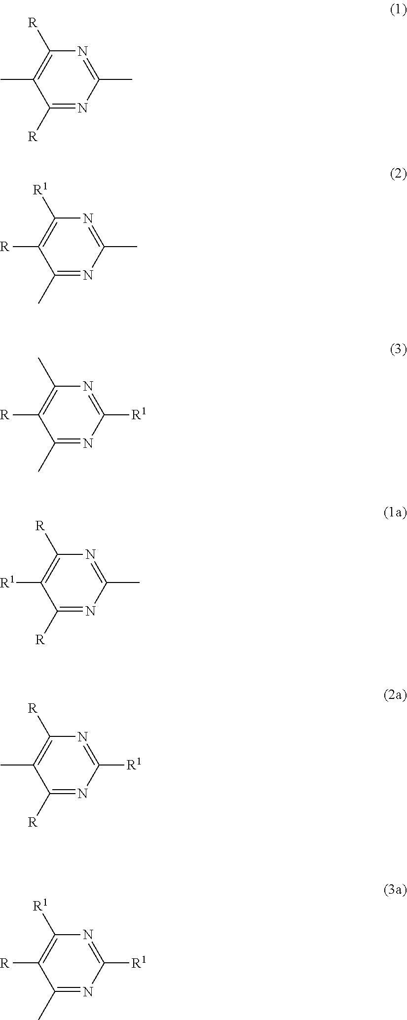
C1([R])=NC(C)=NC([R])=C1C.C1(C)=NC(C)=NC([R1])=C1[R].C1(C)=NC([R1])=NC(C)=C1[R].C1([R])=NC(C)=NC([R])=C1[R1].C1([R])=NC([R1])=NC([R])=C1C.C1(C)=NC([R1])=NC([R1])=C1[R]
